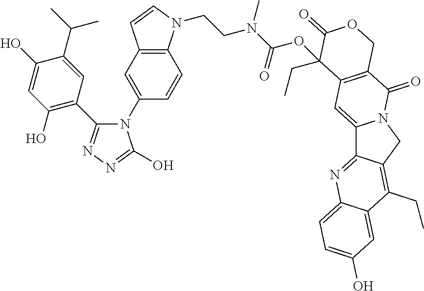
N1(C2=CC3=C(C=C2)N(CCN(C(OC2(CC)C4=C(C(=O)N5C(=C4)C4=NC6=CC=C(O)C=C6C(CC)=C4C5)COC2=O)=O)C)C=C3)C(C2=C(O)C=C(O)C(C(C)C)=C2)=NN=C1O
